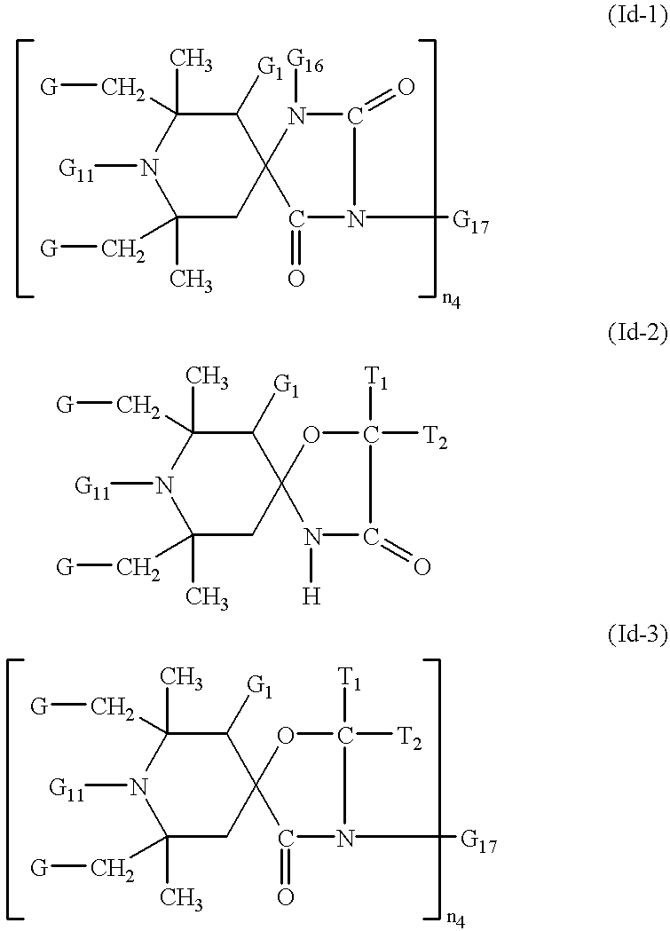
[G11]N1C(C)(C[G])C([G1])C2(CC1(C[G])C)N([G16])C(=O)N([G17])C2=O.[G11]N1C(C)(C[G])C([G1])C2(CC1(C[G])C)OC([T1])([T2])C(=O)N2[H].[G11]N1C(C)(C[G])C([G1])C2(CC1(C[G])C)OC([T2])([T1])N([G17])C2=O
